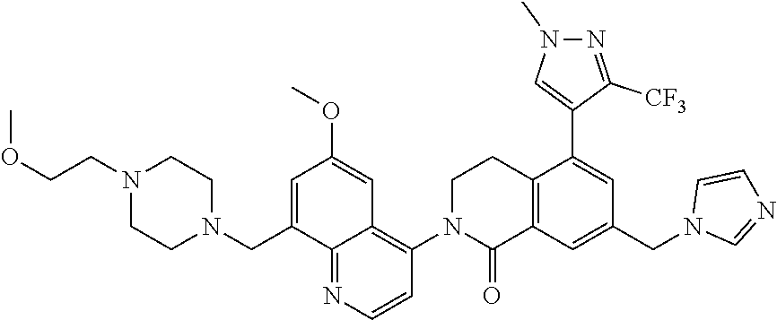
N1(CCOC)CCN(CC2=CC(OC)=CC3=C(N4C(=O)C5=C(CC4)C(C4=CN(C)N=C4[CF3])=CC(CN4C=NC=C4)=C5)C=CN=C23)CC1
